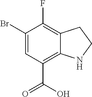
C1(Br)=CC(C(=O)O)=C2C(=C1F)CCN2
